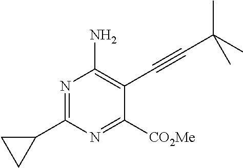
C1(C2=NC(N)=C(C#CC(C)(C)C)C([CO2Me])=N2)CC1
